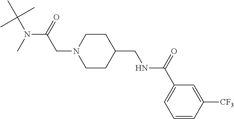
C(N1CCC(CNC(C2=CC=CC([CF3])=C2)=O)CC1)C(N(C)C(C)(C)C)=O
